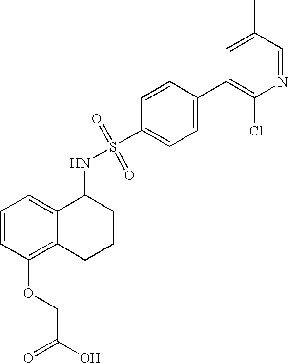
C1=C(C)C=NC(Cl)=C1C1=CC=C(S(=O)(=O)NC2C3=CC=CC(OCC(O)=O)=C3CCC2)C=C1
